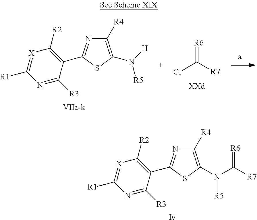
[Iv].[X]1=C([R1])N=C([R3])C(C2=NC([R4])=C(N(C([R7])=[R6])[R5])S2)=C1[R2].[X]1=C([R1])N=C([R3])C(C2=NC([R4])=C(N([H])[R5])S2)=C1[R2].[VIIa-k].[R6]=C([R7])Cl
